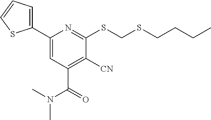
C1(C2=CC(C(N(C)C)=O)=C([CN])C(SCSCCCC)=N2)=CC=CS1
